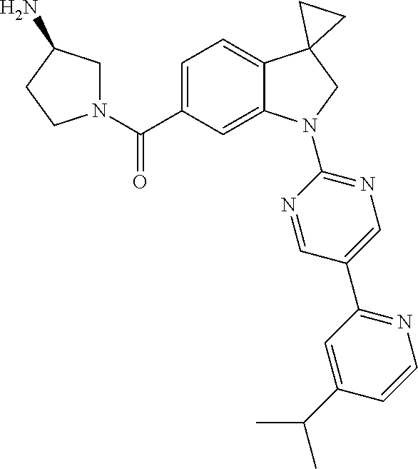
C(C1=CC=C2C(=C1)N(C1=NC=C(C3=NC=CC(C(C)C)=C3)C=N1)CC21CC1)(=O)N1CC(N)CC1
